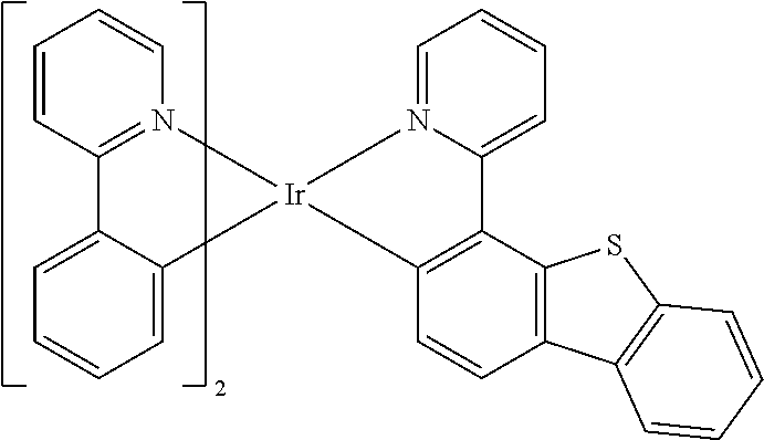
C12=N(C=CC=C1)[Ir]1(C3=CC=CC=C23)N2=CC=CC=C2C2=C1C=CC1=C2SC2=C1C=CC=C2
